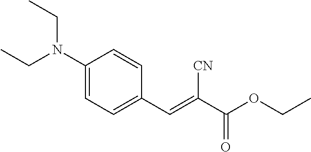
C1(N(CC)CC)=CC=C(C=C(C(OCC)=O)[CN])C=C1
